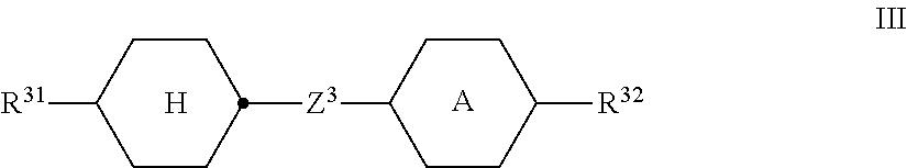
C1CC([Z3]C2CCC([R32])CC2)CCC1[R31].[H].[A]
